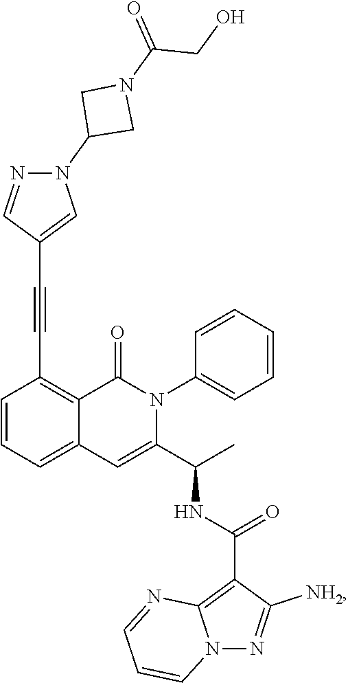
C1=CC=C2C(=C1C#CC1=CN(C3CN(C(=O)CO)C3)N=C1)C(=O)N(C1=CC=CC=C1)C(C(C)NC(C1=C3N(N=C1[NH2])C=CC=N3)=O)=C2
